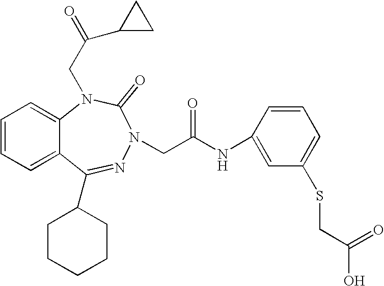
C1=CC=C2C(=C1)N(CC(C1CC1)=O)C(=O)N(CC(NC1=CC(SCC(O)=O)=CC=C1)=O)N=C2C1CCCCC1
